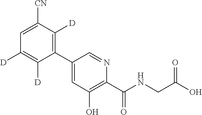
C1(C2=CC(O)=C(C(NCC(O)=O)=O)N=C2)=C([D])C([CN])=CC([D])=C1[D]
